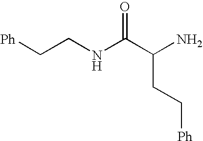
[Ph]CCC(C(NCC[Ph])=O)N
